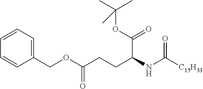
C1(COC(CCC(NC([C15H33])=O)C(OC(C)(C)C)=O)=O)=CC=CC=C1
